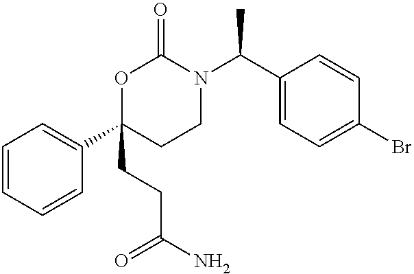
C1=CC=CC(C2(CCC(N)=O)CCN(C(C3=CC=C(Br)C=C3)C)C(=O)O2)=C1
